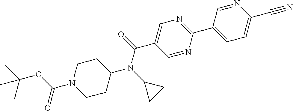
CC(OC(N1CCC(N(C2CC2)C(=O)C2=CN=C(C3=CC=C(C#N)N=C3)N=C2)CC1)=O)(C)C
